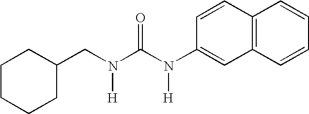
C1CCCC(CN(C(N(C2=CC3=C(C=C2)C=CC=C3)[H])=O)[H])C1
